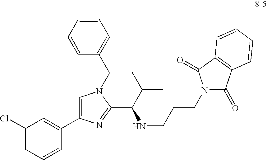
C1(Cl)=CC=CC(C2=CN(CC3=CC=CC=C3)C(C(NCCCN3C(=O)C4=C(C3=O)C=CC=C4)C(C)C)=N2)=C1
